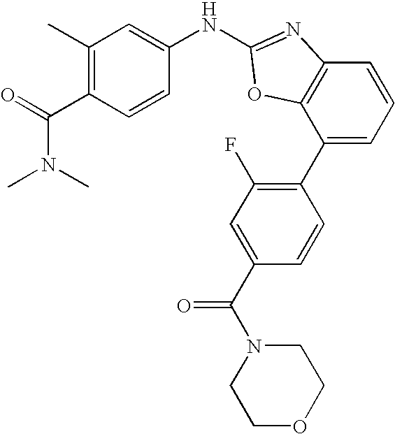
C1(C2=C(F)C=C(C(=O)N3CCOCC3)C=C2)=CC=CC2=C1OC(NC1=CC(C)=C(C(N(C)C)=O)C=C1)=N2
